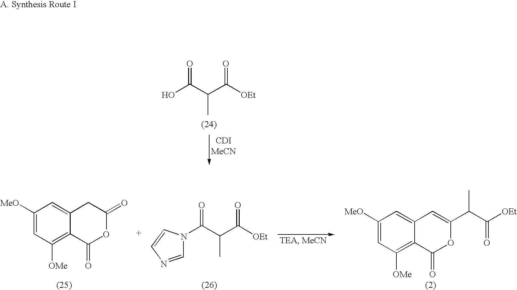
OC(C(C([OEt])=O)C)=O.C1([MeO])=CC([OMe])=C2C(=C1)CC(=O)OC2=O.N1(C(C(C([OEt])=O)C)=O)C=NC=C1.C1([MeO])=CC([OMe])=C2C(=C1)C=C(C(C([OEt])=O)C)OC2=O
